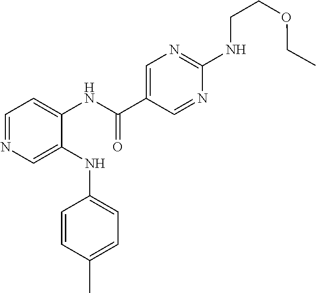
C1(NC2=CC=C(C)C=C2)=CN=CC=C1NC(C1=CN=C(NCCOCC)N=C1)=O
